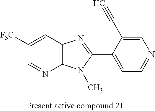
C12=C(C=C([F3C])C=N1)N=C(C1=CC=NC=C1C#C)N2C
